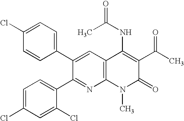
C1=CC(C2=CC3=C(N=C2C2=CC=C(Cl)C=C2Cl)N(C)C(=O)C(C(C)=O)=C3NC(C)=O)=CC=C1Cl
